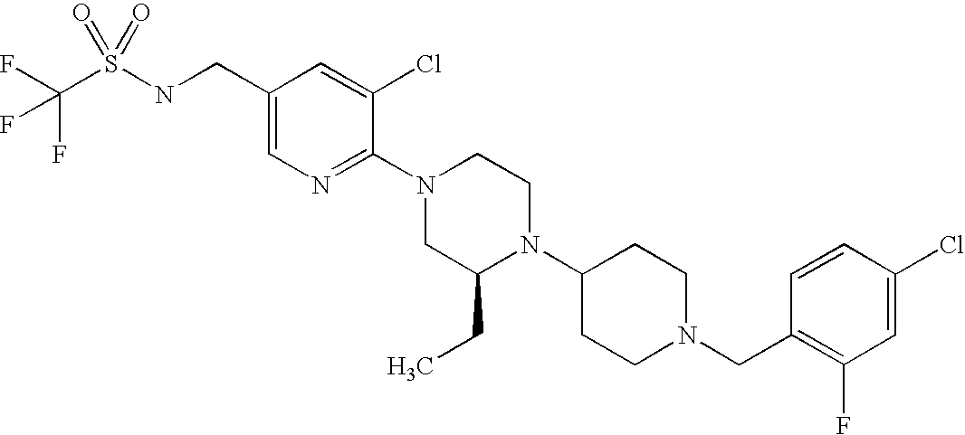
C1(Cl)=CC(F)=C(CN2CCC(N3C(CC)CN(C4=NC=C(CNS(C(F)(F)F)(=O)=O)C=C4Cl)CC3)CC2)C=C1
